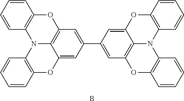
C1=CC=CC2=C1N1C3=C(O2)C=C(C2=CC4=C5C(=C2)OC2=C(N5C5=C(O4)C=CC=C5)C=CC=C2)C=C3OC2=C1C=CC=C2.B
